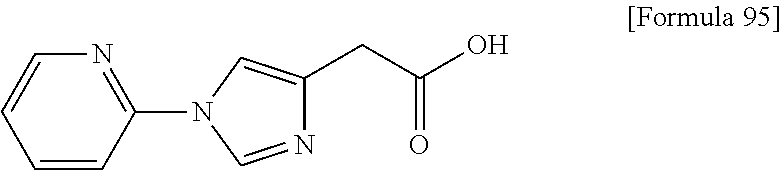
N1=CN(C2=NC=CC=C2)C=C1CC(O)=O
